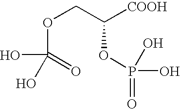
C(OP(=O)(O)O)(COC(O)(O)=O)[COOH]
